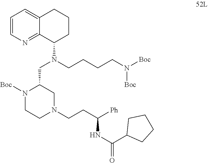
C1=CN=C2C(=C1)CCCC2N(CC1CN(CCC([Ph])NC(=O)C2CCCC2)CCN1[Boc])CCCCN([Boc])[Boc]
